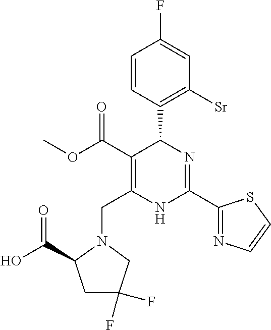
C1=CC(C2C(C(=O)OC)=C(CN3C(C(O)=O)CC(F)(F)C3)NC(C3=NC=CS3)=N2)=C([Sr])C=C1F
